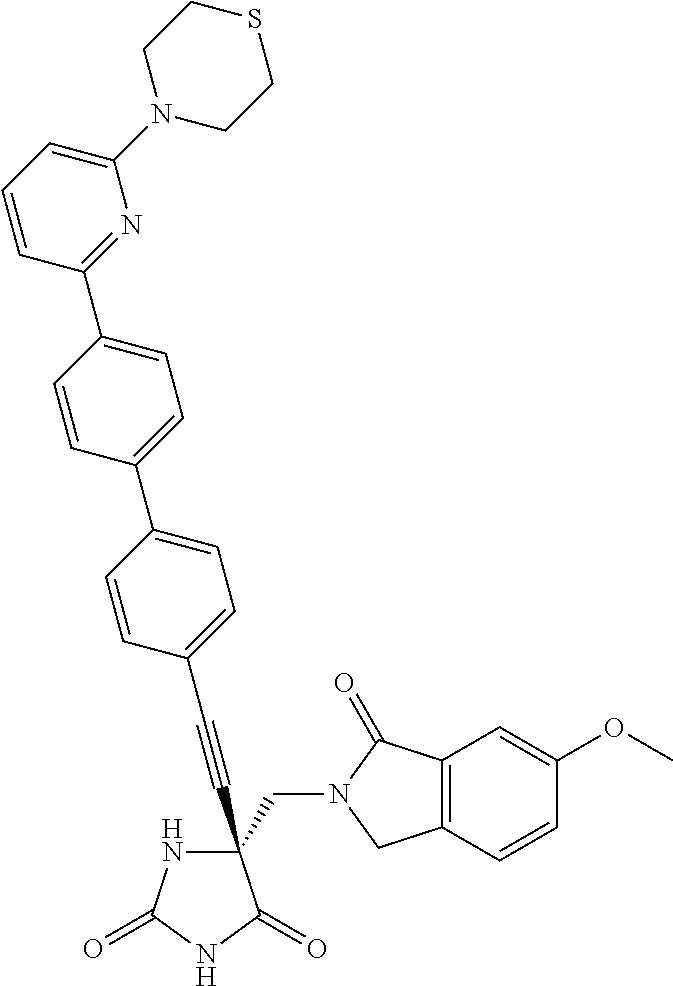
C(#CC1(CN2C(=O)C3=C(C2)C=CC(OC)=C3)NC(=O)NC1=O)C1=CC=C(C2=CC=C(C3=NC(N4CCSCC4)=CC=C3)C=C2)C=C1
